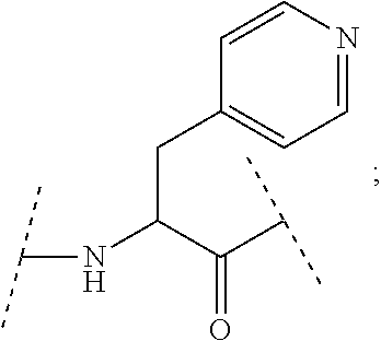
C(NC(C(C(C)C)=O)CC1=CC=NC=C1)(C)C
